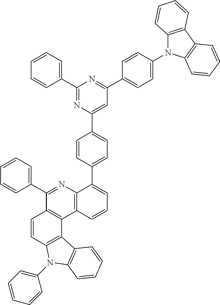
C1=CC=C(C2=NC(C3=CC=C(C4=CC=CC5=C4N=C(C4=CC=CC=C4)C4=C5C5=C(C=C4)N(C4=CC=CC=C4)C4=C5C=CC=C4)C=C3)=CC(C3=CC=C(N4C5=C(C6=C4C=CC=C6)C=CC=C5)C=C3)=N2)C=C1
